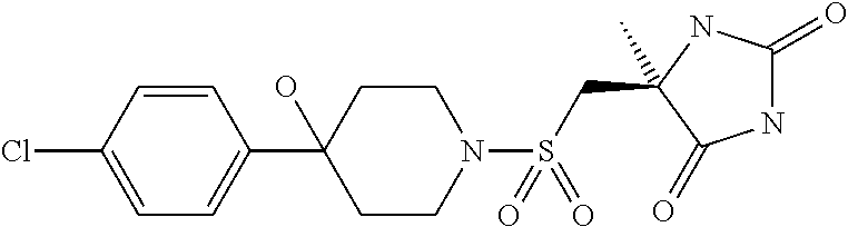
C1=C(C2(O)CCN(S(CC3(C)C(=O)NC(=O)N3)(=O)=O)CC2)C=CC(Cl)=C1
